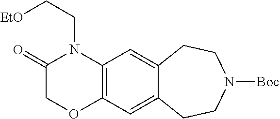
C12=C(C=C3C(=C1)CCN([Boc])CC3)N(CC[EtO])C(=O)CO2
